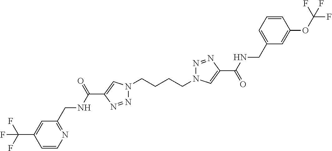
N1(CCCCN2N=NC(C(=O)NCC3=CC=CC(OC(F)(F)F)=C3)=C2)N=NC(C(NCC2=NC=CC(C(F)(F)F)=C2)=O)=C1
